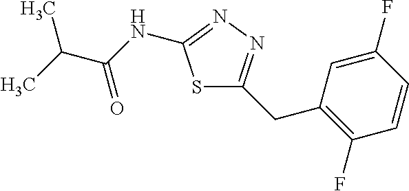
CC(C(NC1=NN=C(CC2=C(F)C=CC(F)=C2)S1)=O)C
